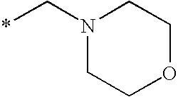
*CN1CCOCC1
